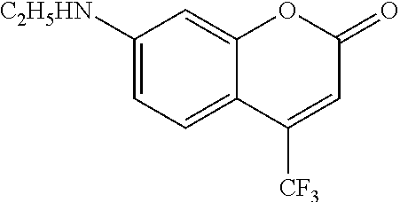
C1([C2H5HN])=CC=C2C(=C1)OC(=O)C=C2[CF3]
